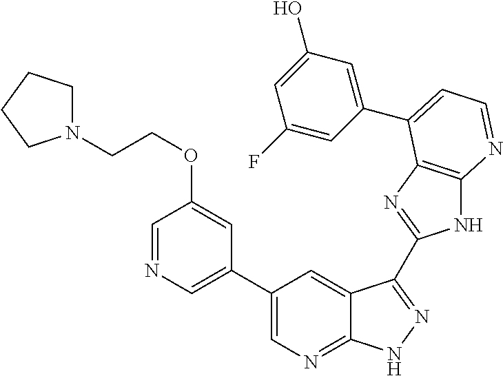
C1(C2=CN=CC(OCCN3CCCC3)=C2)=CN=C2C(=C1)C(C1=NC3=C(N1)N=CC=C3C1=CC(O)=CC(F)=C1)=NN2
